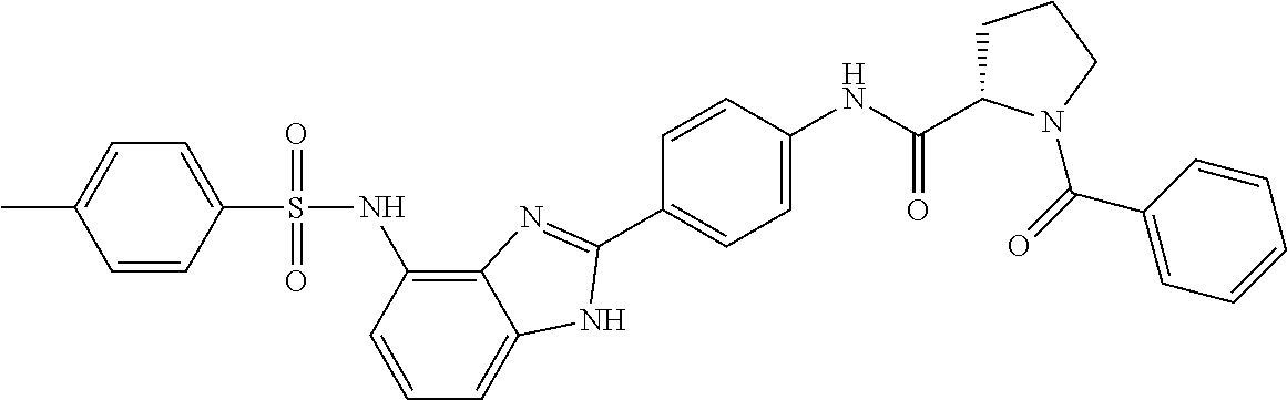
C1=CC(S(NC2=C3C(=CC=C2)NC(C2=CC=C(NC(=O)C4CCCN4C(=O)C4=CC=CC=C4)C=C2)=N3)(=O)=O)=CC=C1C
